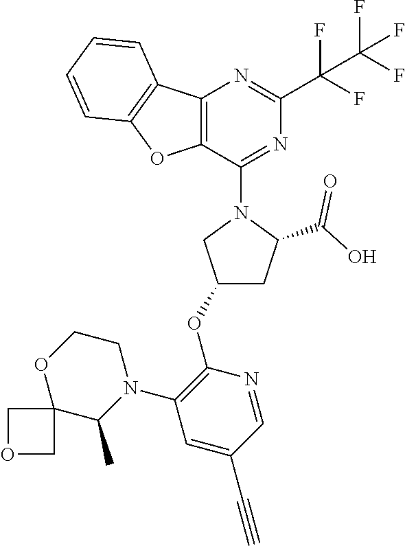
C1(OC2=C(N3C(C)C4(OCC3)COC4)C=C(C#C)C=N2)CC(C(O)=O)N(C2=NC(C(F)(F)C(F)(F)F)=NC3=C2OC2=C3C=CC=C2)C1
